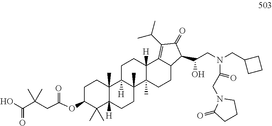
OC(C(CC(OC1C(C)(C)C2([H])C(C)(CC1)C1([H])C(C)(CC2)C2(C)C([H])(CC1)C1=C(C(C)C)C(=O)C(C(CN(CC3CCC3)C(CN3C(=O)CCC3)=O)O)C1CC2)=O)(C)C)=O
